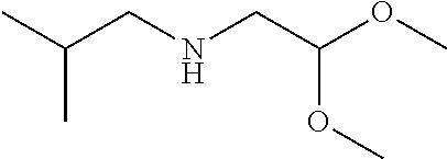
C(C)(C)CNCC(OC)OC
